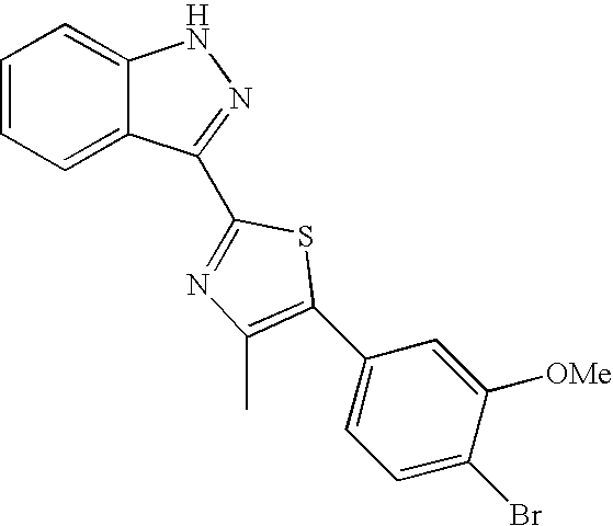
C1=CC=C2C(=C1)NN=C2C1=NC(C)=C(C2=CC=C(Br)C([OMe])=C2)S1
